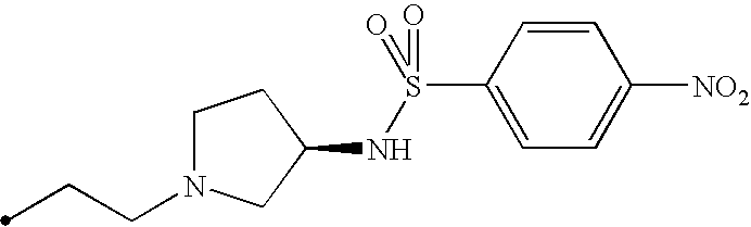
C(CN1CCC(NS(=O)(=O)C2=CC=C([NO2])C=C2)C1)C
